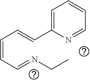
C(=CC=NCC)C=CC1=CC=CC=N1
